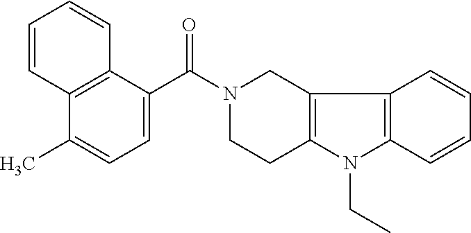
C1(C)=CC=C(C(=O)N2CCC3=C(C2)C2=C(N3CC)C=CC=C2)C2=C1C=CC=C2
